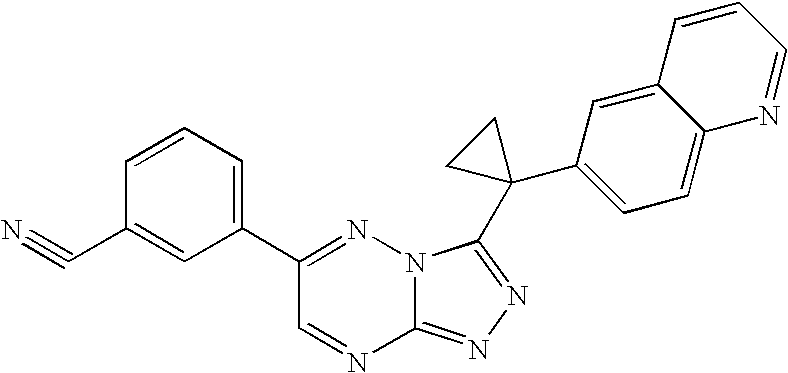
C12=NN=C(C3(C4=CC=C5C(=C4)C=CC=N5)CC3)N1N=C(C1=CC=CC(C#N)=C1)C=N2
